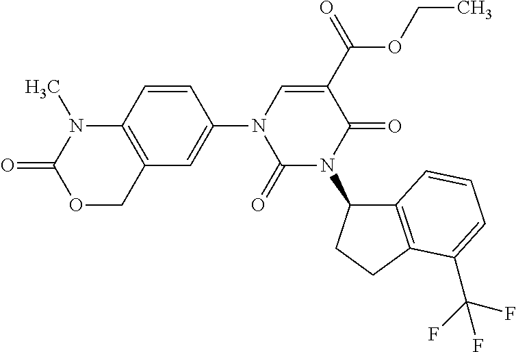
C1=CC2=C(C=C1N1C(=O)N(C3C4=C(CC3)C(C(F)(F)F)=CC=C4)C(=O)C(C(OCC)=O)=C1)COC(=O)N2C
